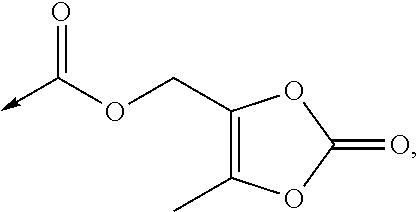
C1(COC(->C)=O)=C(C)OC(=O)O1
